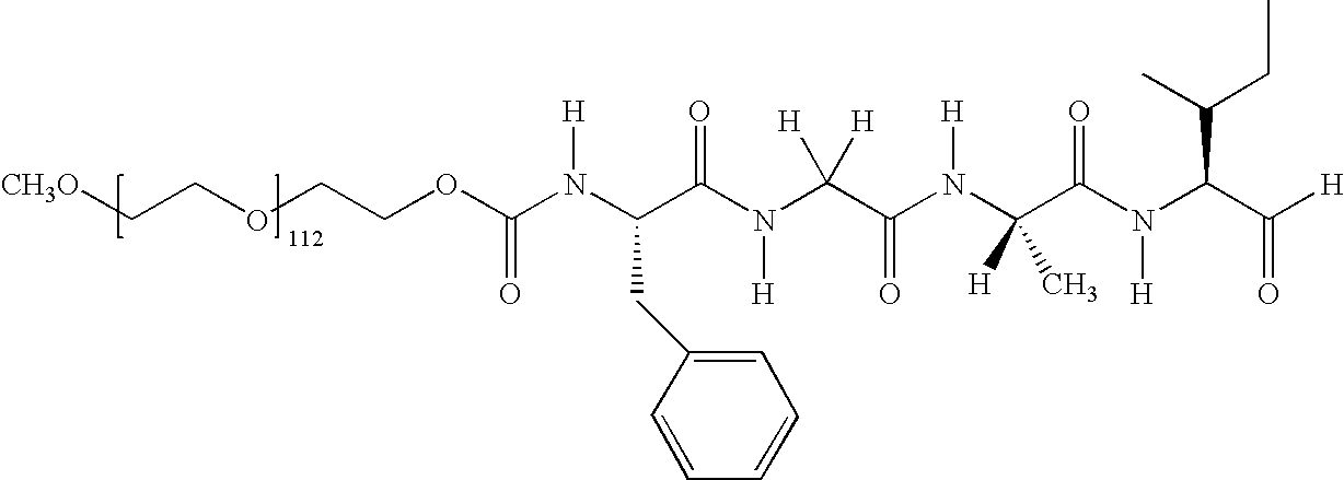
[CH3O]CCOCCOC(N(C(C(N(C(C(N(C(C(N(C(C([H])=O)C(CC)C)[H])=O)([H])C)[H])=O)([H])[H])[H])=O)CC1=CC=CC=C1)[H])=O
